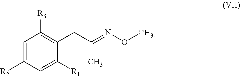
C1=C([R2])C=C([R1])C(CC(=NOC)C)=C1[R3]
